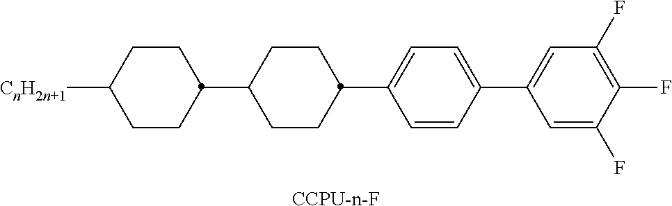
C1CC(C2CCC(C3=CC=C(C4=CC(F)=C(F)C(F)=C4)C=C3)CC2)CCC1[CnH2n+1].[CCPU-n-F]
